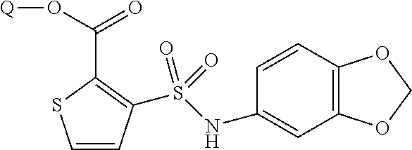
C1(NS(=O)(=O)C2=C(C(=O)O[Q])SC=C2)=CC2=C(C=C1)OCO2
